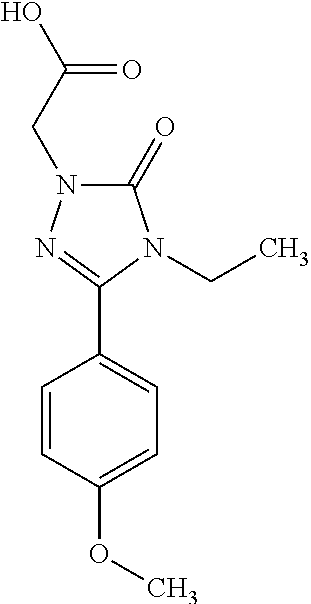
C1=CC(OC)=CC=C1C1=NN(CC(=O)O)C(=O)N1CC
